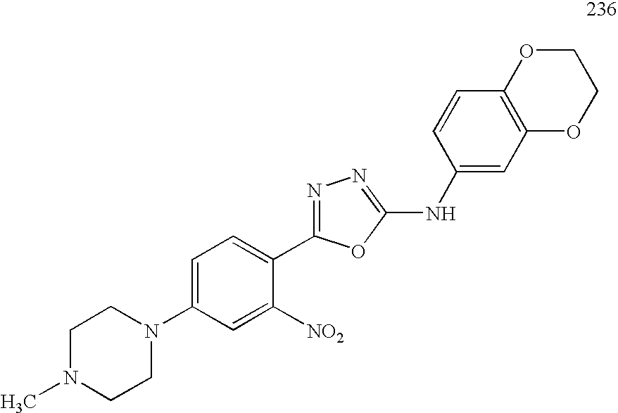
C1=C(N2CCN(C)CC2)C=C([NO2])C(C2=NN=C(NC3=CC4=C(C=C3)OCCO4)O2)=C1
